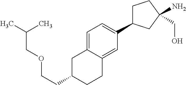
C1C(C2=CC=C3C(=C2)CCC(CCOCC(C)C)C3)CC(N)(CO)C1
